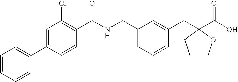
C1=C(C2=CC=CC=C2)C=CC(C(NCC2=CC=CC(CC3(C(O)=O)OCCC3)=C2)=O)=C1Cl
